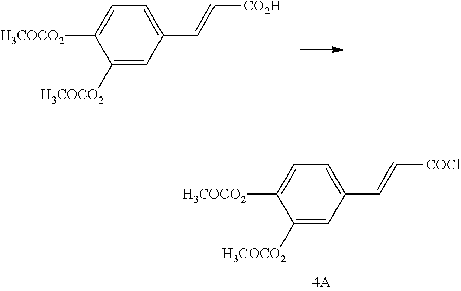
C1([H3COCO2])=CC(C=C[COCl])=CC=C1[H3COCO2].C1([H3COCO2])=CC(C=C[CO2H])=CC=C1[H3COCO2]
